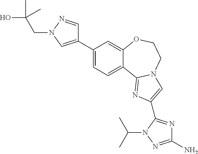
C1(C2=CN(CC(O)(C)C)N=C2)=CC=C2C(=C1)OCCN1C2=NC(C2=NC(N)=NN2C(C)C)=C1
